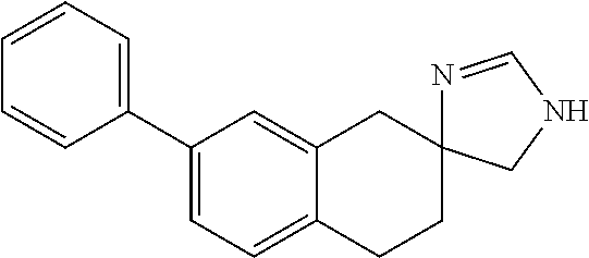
C1(C2=CC=CC=C2)=CC=C2C(=C1)CC1(CC2)N=CNC1
